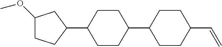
C1(OC)CCC(C2CCC(C3CCC(C=C)CC3)CC2)C1
